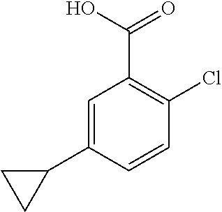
C1=C(C2CC2)C=CC(Cl)=C1C(O)=O
